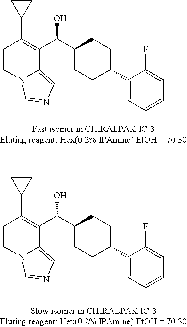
C1=CN2C(=CN=C2)C(C(C2CCC(C3=CC=CC=C3F)CC2)O)=C1C1CC1.C1=CN2C(=CN=C2)C(C(C2CCC(C3=CC=CC=C3F)CC2)O)=C1C1CC1
